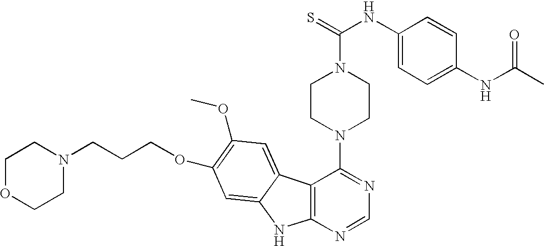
C12=C(N=CN=C1N1CCN(C(=S)NC3=CC=C(NC(C)=O)C=C3)CC1)NC1=CC(OCCCN3CCOCC3)=C(OC)C=C21
